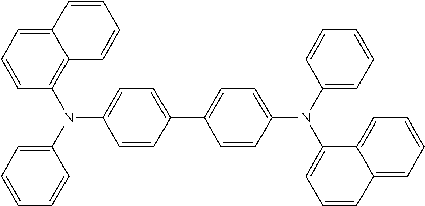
C1(N(C2=C3C(=CC=C2)C=CC=C3)C2=CC=C(C3=CC=C(N(C4=CC=CC=C4)C4=CC=CC5=CC=CC=C45)C=C3)C=C2)=CC=CC=C1
